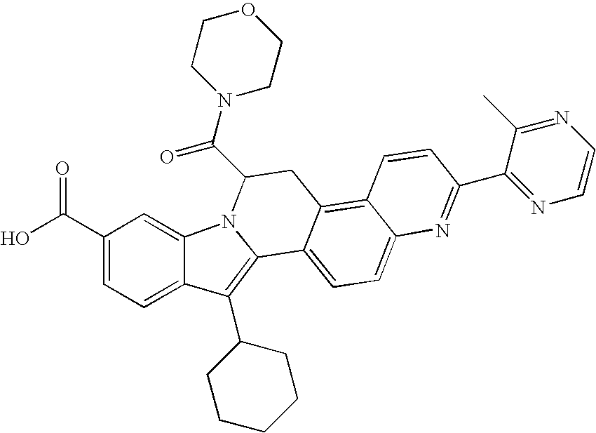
C12=C(C3CCCCC3)C3=CC=C(C(O)=O)C=C3N1C(C(N1CCOCC1)=O)CC1=C3C(=CC=C21)N=C(C1=NC=CN=C1C)C=C3
